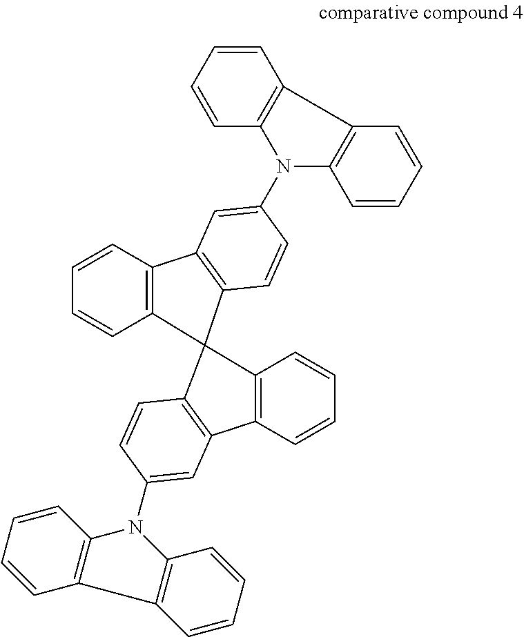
C1=CC=CC2=C1C1=C(C=CC(N3C4=C(C=CC=C4)C4=C3C=CC=C4)=C1)C21C2=C(C=CC=C2)C2=C1C=CC(N1C3=C(C=CC=C3)C3=C1C=CC=C3)=C2
